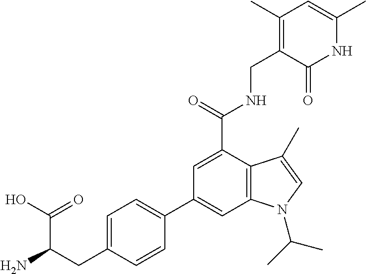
NC(CC1=CC=C(C2=CC3=C(C(C(=O)NCC4=C(C)C=C(C)NC4=O)=C2)C(C)=CN3C(C)C)C=C1)C(O)=O
